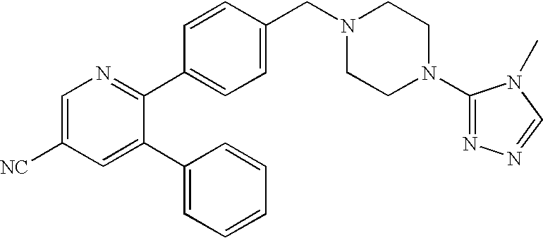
C1=C([NC])C=C(C2=CC=CC=C2)C(C2=CC=C(CN3CCN(C4=NN=CN4C)CC3)C=C2)=N1
